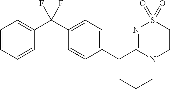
C1(C2CCCN3C2=NS(=O)(=O)CC3)=CC=C(C(C2=CC=CC=C2)(F)F)C=C1
